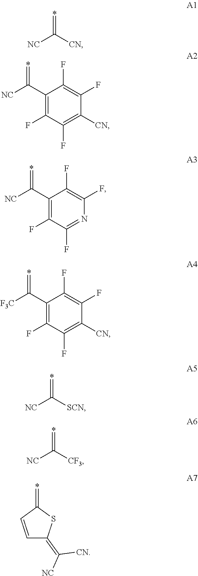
*=C([CN])[NC].*=C(C1=C(F)C(F)=C([CN])C(F)=C1F)[NC].*=C(C1=C(F)C(F)=NC(F)=C1F)[NC].*=C(C1=C(F)C(F)=C([CN])C(F)=C1F)[F3C].*=C([SCN])[NC].*=C([CF3])[NC].C1=CC(=*)SC1=C([CN])[NC]
